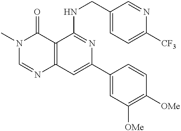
C12=C(C=C(C3=CC([OMe])=C([OMe])C=C3)N=C1NCC1=CC=C([CF3])N=C1)N=CN(C)C2=O
